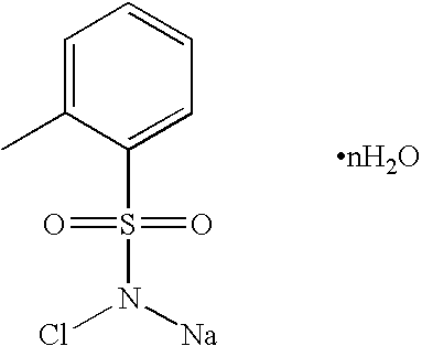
C1=C(C)C(S(=O)(=O)N([Na])Cl)=CC=C1
